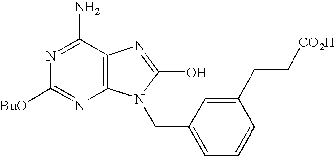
C12=C(C(N)=NC([BuO])=N1)N=C(O)N2CC1=CC=CC(CC[CO2H])=C1
